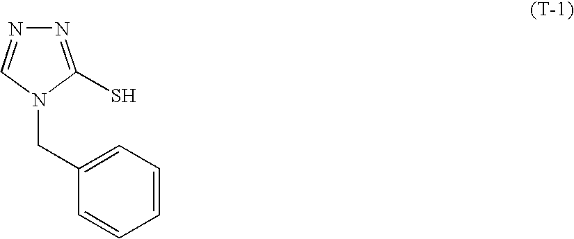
N1=C(S)N(CC2=CC=CC=C2)C=N1
